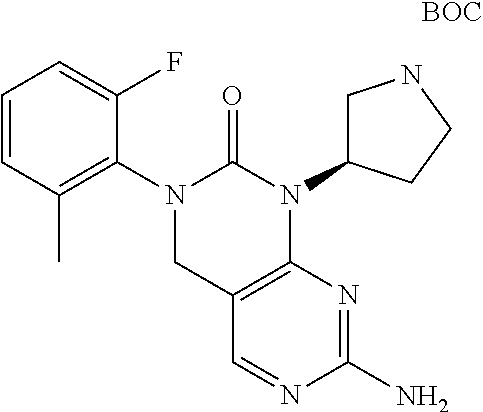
C12=C(N(C3CNCC3)C(=O)N(C3=C(C)C=CC=C3F)C1)N=C(N)N=C2.[BOC]
